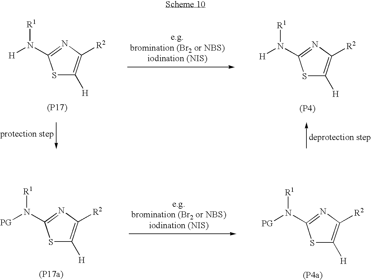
S1C([H])=C([R2])N=C1N([H])[R1].[(P17)].S1C([H])=C([R2])N=C1N([H])[R1].[(P4)].S1C([H])=C([R2])N=C1N([PG])[R1].[(P17a)].S1C([H])=C([R2])N=C1N([PG])[R1].[(P4a)]
